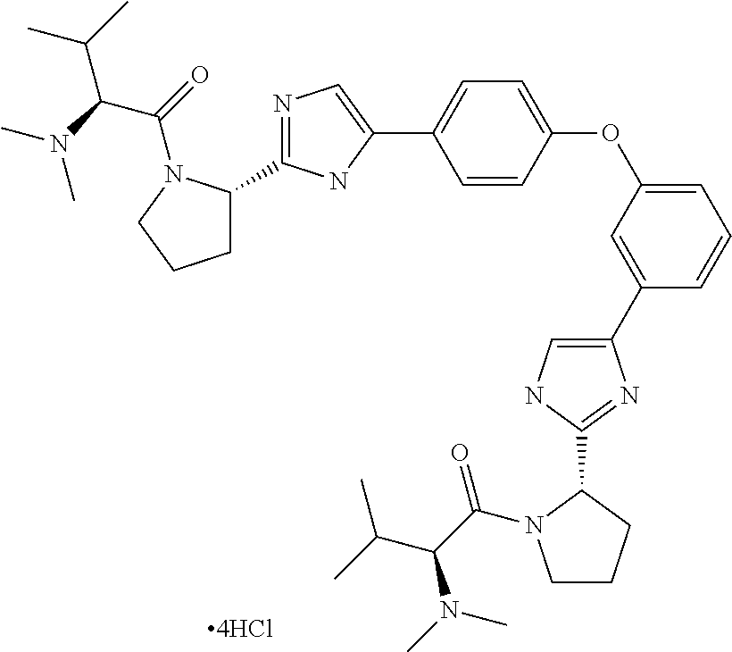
C1C(C2=NC=C(C3=CC=C(OC4=CC=CC(C5=CNC(C6CCCN6C(=O)C(N(C)C)C(C)C)=N5)=C4)C=C3)N2)N(C(=O)C(N(C)C)C(C)C)CC1
